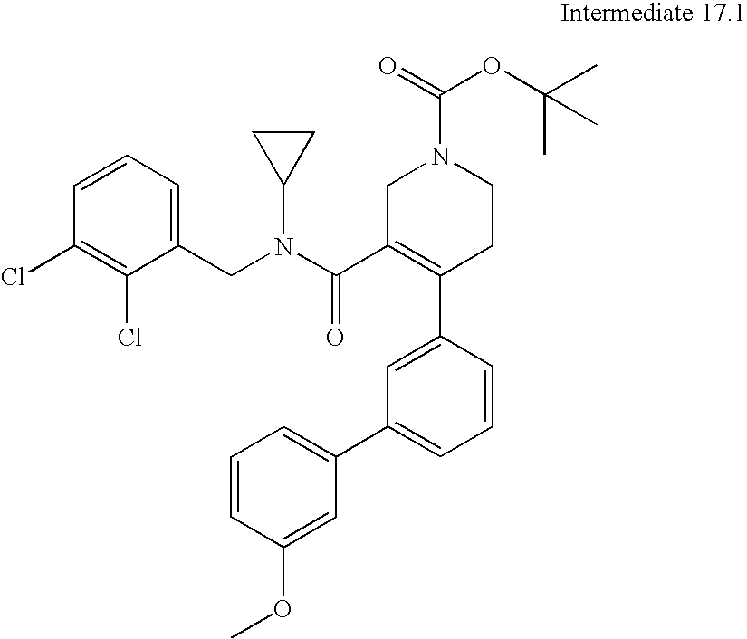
C1=CC(C2=C(C(=O)N(C3CC3)CC3=CC=CC(Cl)=C3Cl)CN(C(=O)OC(C)(C)C)CC2)=CC(C2=CC=CC(OC)=C2)=C1
